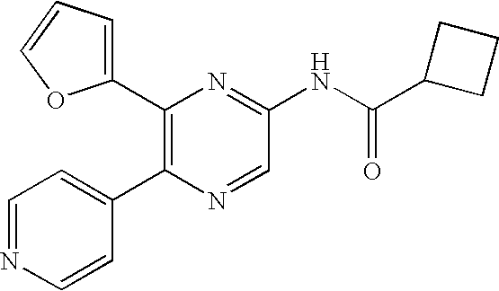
C1(C2=C(C3=CC=NC=C3)N=CC(NC(=O)C3CCC3)=N2)=CC=CO1
